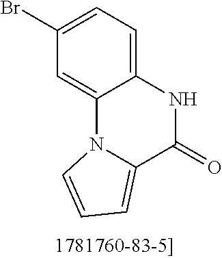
C1(Br)=CC=C2C(=C1)N1C(=CC=C1)C(=O)N2
